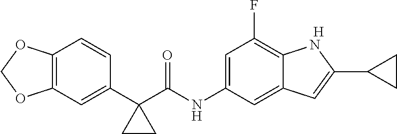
C12=C(C=C(C3(C(NC4=CC(F)=C5C(=C4)C=C(C4CC4)N5)=O)CC3)C=C1)OCO2.[H]
